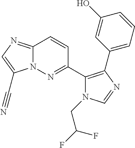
N12C(=NC=C1C#N)C=CC(C1=C(C3=CC=CC(O)=C3)N=CN1CC(F)F)=N2
